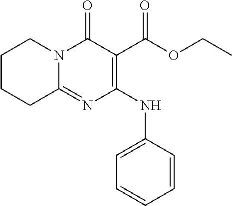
N(C1=C(C(OCC)=O)C(=O)N2C(=N1)CCCC2)C1=CC=CC=C1
